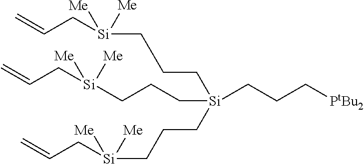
C(C[Si](CCC[Si]([Me])(CC=C)[Me])(CCC[PtBu2])CCC[Si]([Me])(CC=C)[Me])C[Si]([Me])(CC=C)[Me]
